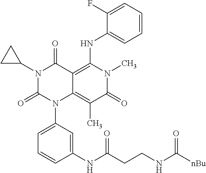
N1(C2CC2)C(=O)N(C2=CC=CC(NC(CCNC([nBu])=O)=O)=C2)C2=C(C)C(=O)N(C)C(NC3=CC=CC=C3F)=C2C1=O
